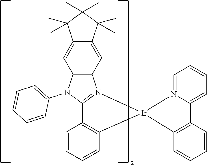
C12=C(C=CC=C1)[Ir]1(N3=C2N(C2=CC=CC=C2)C2=C3C=C3C(=C2)C(C)(C)C(C)(C)C3(C)C)C2=C(C=CC=C2)C2=CC=CC=N21
